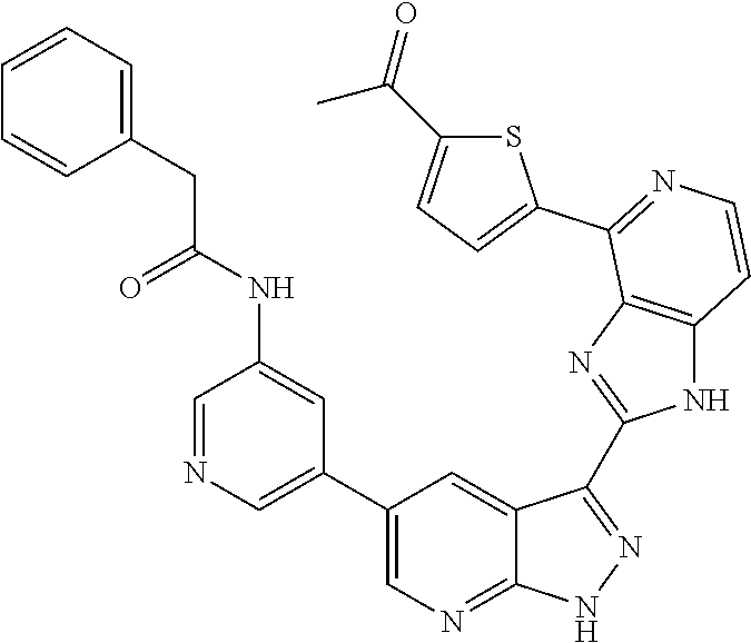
C1=NC=C(C2=CN=C3C(=C2)C(C2=NC4=C(N2)C=CN=C4C2=CC=C(C(=O)C)S2)=NN3)C=C1NC(CC1=CC=CC=C1)=O
